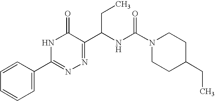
N1C(=O)C(C(NC(N2CCC(CC)CC2)=O)CC)=NN=C1C1=CC=CC=C1
